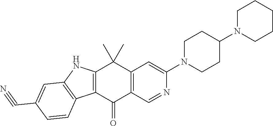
C12=C(C(=O)C3=C(C1(C)C)C=C(N1CCC(N4CCCCC4)CC1)N=C3)C1=C(N2)C=C(C#N)C=C1
